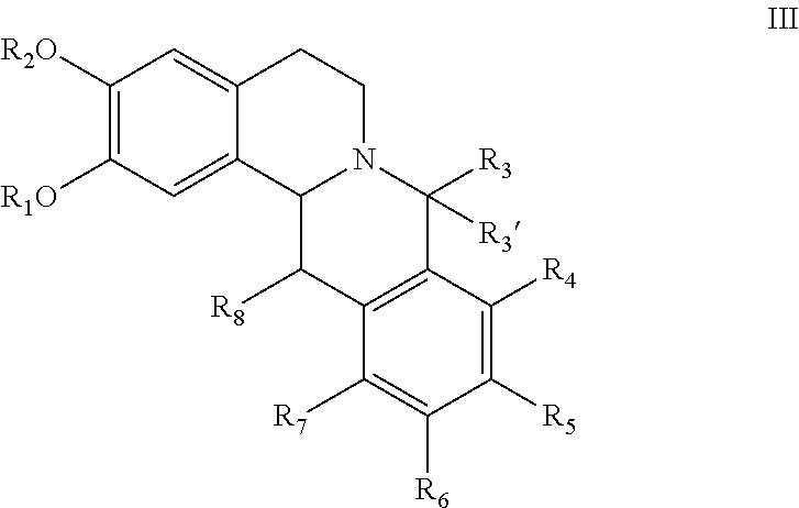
C1([R2O])=C([R1O])C=C2C(=C1)CCN1C2C([R8])C2=C(C1([R3])[R3])C([R4])=C([R5])C([R6])=C2[R7]
